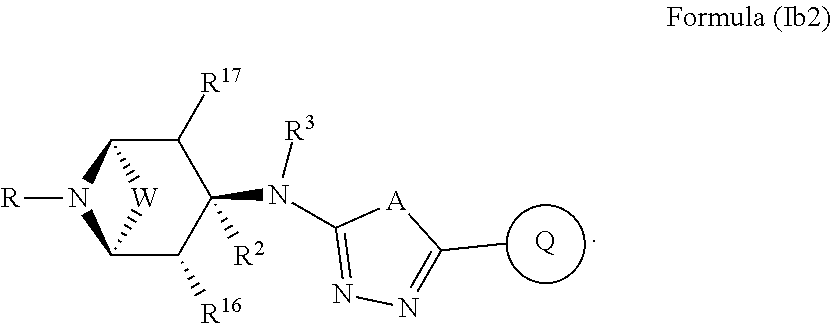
[Q].C1([R17])C2N([R])C(C([R16])C1([R2])N(C1=NN=C(C)[A]1)[R3])[W]2
